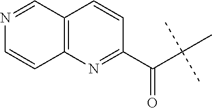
C(C(C)(C)C)(C1=NC2=C(C=C1)C=NC=C2)=O
